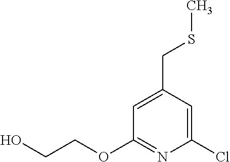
C1(Cl)=CC(CSC)=CC(OCCO)=N1
